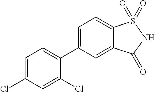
C1(C2=CC=C3C(=C2)C(=O)NS3(=O)=O)=CC=C(Cl)C=C1Cl
